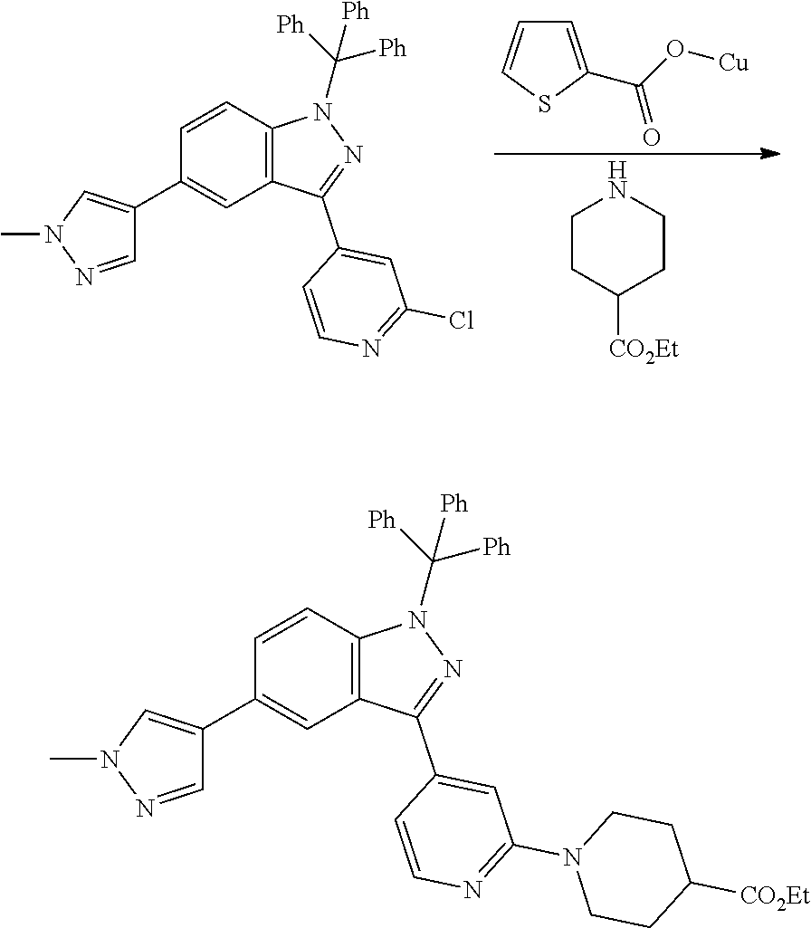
C1=C(C(O[Cu])=O)SC=C1.C1CC([CO2Et])CCN1.C1=CC2=C(C=C1C1=CN(C)N=C1)C(C1=CC(Cl)=NC=C1)=NN2C([Ph])([Ph])[Ph].C1=CC2=C(C=C1C1=CN(C)N=C1)C(C1=CC(N3CCC([CO2Et])CC3)=NC=C1)=NN2C([Ph])([Ph])[Ph]
